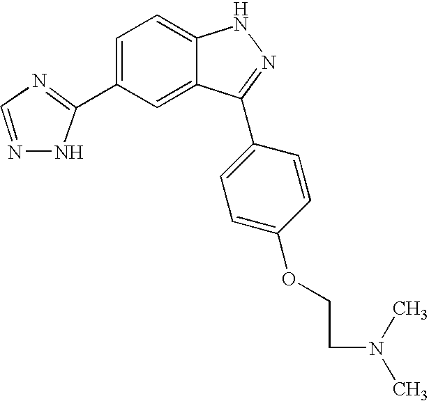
C1(C2=CC=C3C(=C2)C(C2=CC=C(OCCN(C)C)C=C2)=NN3)=NC=NN1
